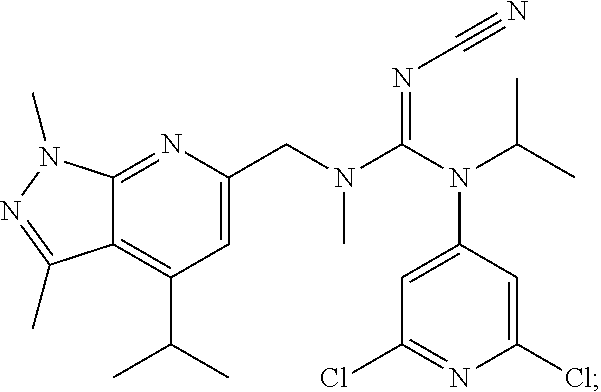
C12=NC(CN(C(N(C(C)C)C3=CC(Cl)=NC(Cl)=C3)=NC#N)C)=CC(C(C)C)=C1C(C)=NN2C
